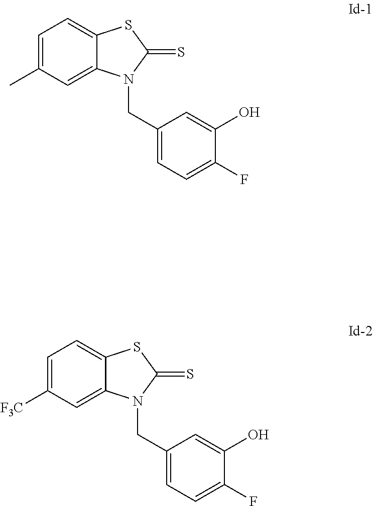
C1=C(C)C=C2C(=C1)SC(=S)N2CC1=CC=C(F)C(O)=C1.C1=C([F3C])C=C2C(=C1)SC(=S)N2CC1=CC=C(F)C(O)=C1
